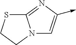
N12C=C(->C)N=C1SCC2
